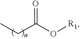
CCC(O[R1])=O
